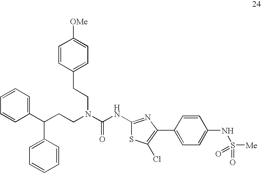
C1=CC=C(C(CCN(C(NC2=NC(C3=CC=C(NS([Me])(=O)=O)C=C3)=C(Cl)S2)=O)CCC2=CC=C([OMe])C=C2)C2=CC=CC=C2)C=C1
